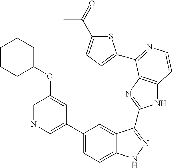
C1(C2=CN=CC(OC3CCCCC3)=C2)=CC=C2C(=C1)C(C1=NC3=C(N1)C=CN=C3C1=CC=C(C(=O)C)S1)=NN2
